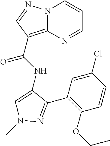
N12C(=C(C(NC3=CN(C)N=C3C3=C(OCC)C=CC(Cl)=C3)=O)C=N1)N=CC=C2
